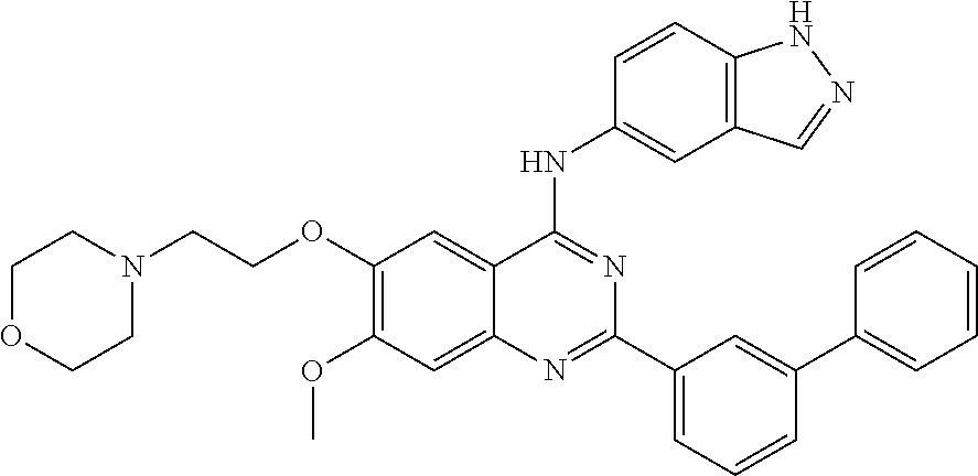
C1(OCCN2CCOCC2)=C(OC)C=C2C(=C1)C(NC1=CC3=C(C=C1)NN=C3)=NC(C1=CC=CC(C3=CC=CC=C3)=C1)=N2
